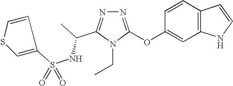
N1=C(OC2=CC3=C(C=C2)C=CN3)N(CC)C(C(C)NS(=O)(=O)C2=CSC=C2)=N1
